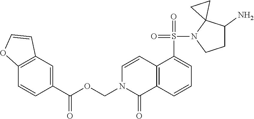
C1C(N)C2(N(S(=O)(=O)C3=CC=CC4=C3C=CN(COC(C3=CC5=C(C=C3)OC=C5)=O)C4=O)C1)CC2
